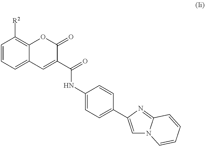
C1=CC=C2C(=C1[R2])OC(=O)C(C(=O)NC1=CC=C(C3=CN4C(=N3)C=CC=C4)C=C1)=C2
